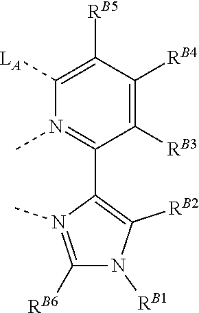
[LA]C1=C([RB5])C([RB4])=C([RB3])C(C2=C([RB2])N([RB1])C([RB6])=N2C)=N1C
